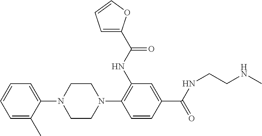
C1=C(C)C(N2CCN(C3=C(NC(C4=CC=CO4)=O)C=C(C(NCCNC)=O)C=C3)CC2)=CC=C1
